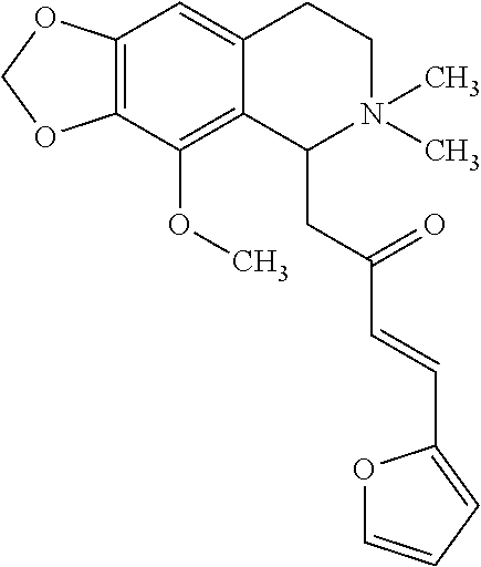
C12=C(C(OC)=C3C(=C1)CCN(C)(C)C3CC(C=CC1=CC=CO1)=O)OCO2
